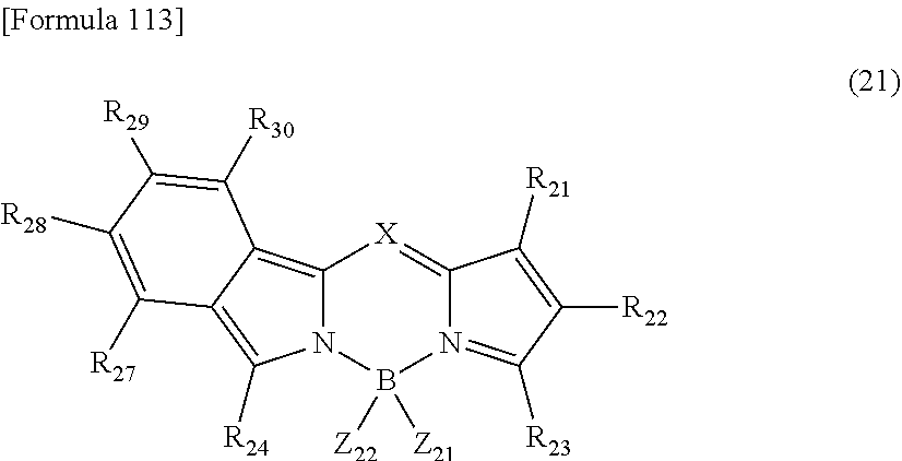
C12=C3C(=C([R24])N1B([Z22])([Z21])N1=C([R23])C([R22])=C([R21])C1=[X]2)C([R27])=C([R28])C([R29])=C3[R30]
